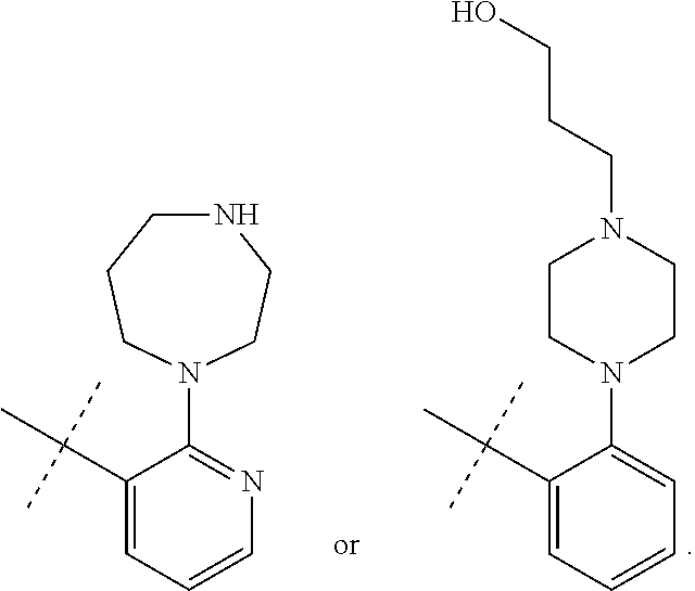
N1(C2=NC=CC=C2C(C)(C)C)CCNCCC1.N1(C2=CC=CC=C2C(C)(C)C)CCN(CCCO)CC1
